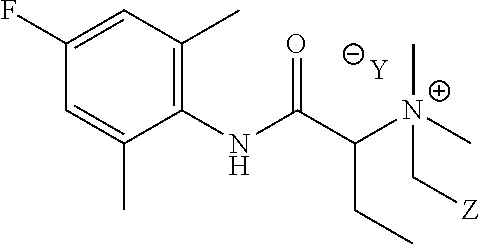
[Y].C1=C(C)C(NC(C([N+](C[Z])(C)C)CC)=O)=C(C)C=C1F
